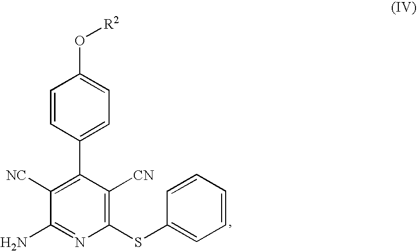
C1=CC(C2=C([NC])C(N)=NC(SC3=CC=CC=C3)=C2[CN])=CC=C1O[R2]
